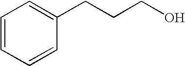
C1=CC=CC(CCCO)=C1
